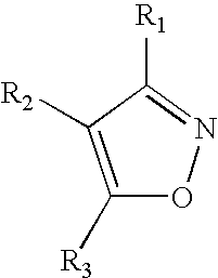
C1([R3])=C([R2])C([R1])=NO1
